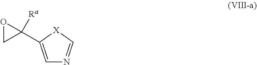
C1=C(C2([Ra])OC2)[X]C=N1
